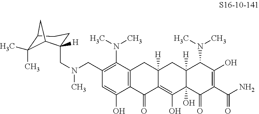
C1(CN(CC2([H])CCC3C(C)(C)C2C3)C)=C(N(C)C)C2=C(C(O)=C1)C(=O)C1=C(O)C3(O)C([H])(CC1([H])C2)C(N(C)C)C(O)=C(C(N)=O)C3=O
